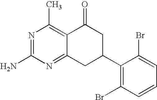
N1=C(N)N=C2C(=C1C)C(=O)CC(C1=C(Br)C=CC=C1Br)C2
